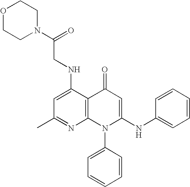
C1(C)=NC2=C(C(NCC(N3CCOCC3)=O)=C1)C(=O)C=C(NC1=CC=CC=C1)N2C1=CC=CC=C1
